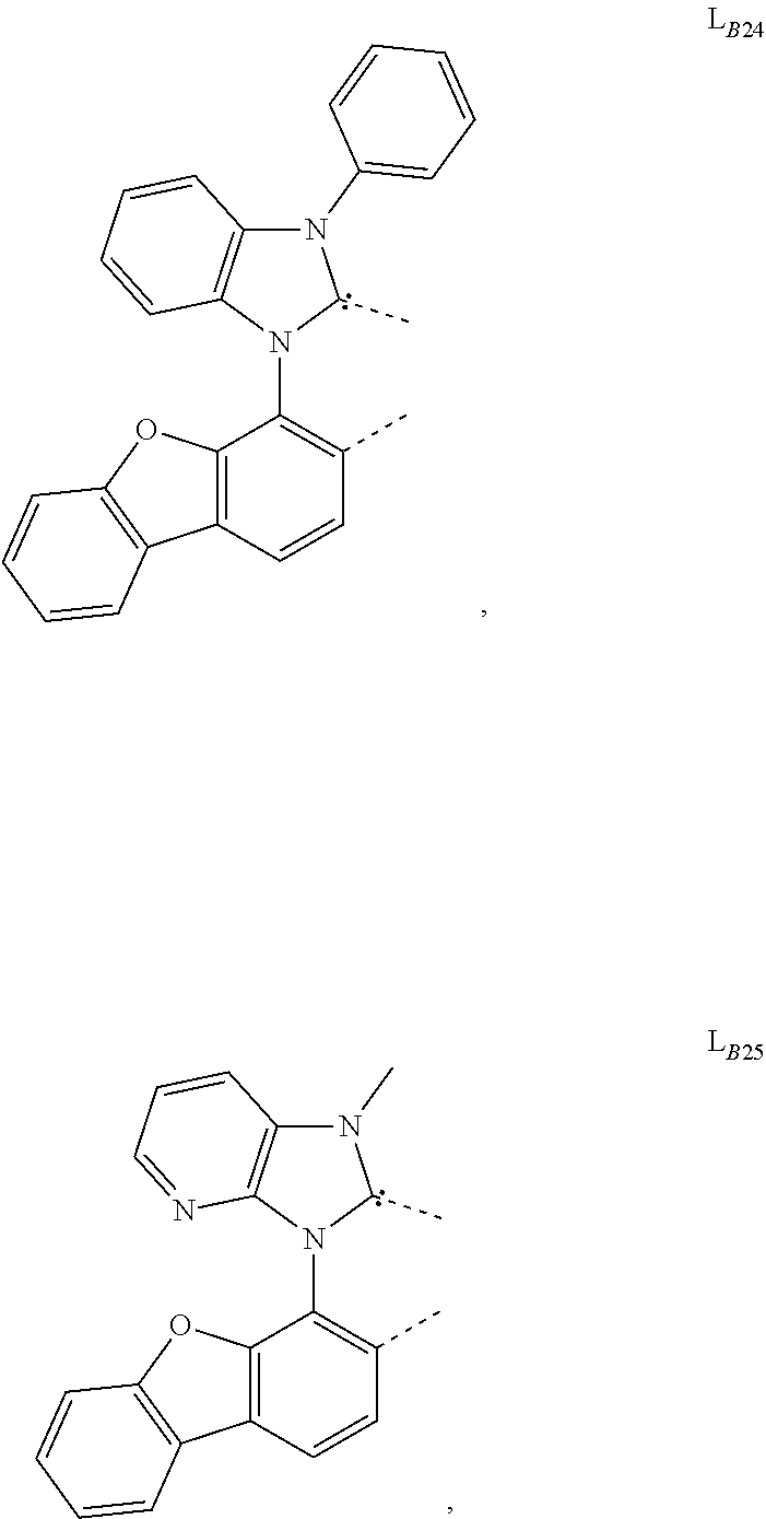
N1(C)C2=C(N(C3=C(C)C=CC4=C3OC3=C4C=CC=C3)C1C)N=CC=C2.N1(C2=CC=CC=C2)C2=C(N(C3=C(C)C=CC4=C3OC3=C4C=CC=C3)C1C)C=CC=C2
